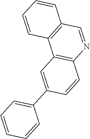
C1=CC=C(C2=CC3=C(C=C2)N=CC2=C3C=CC=C2)C=C1
